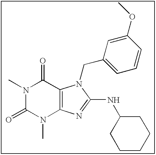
CN1C(=O)N(C)C2=C(C1=O)N(CC1=CC=CC(OC)=C1)C(NC1CCCCC1)=N2
